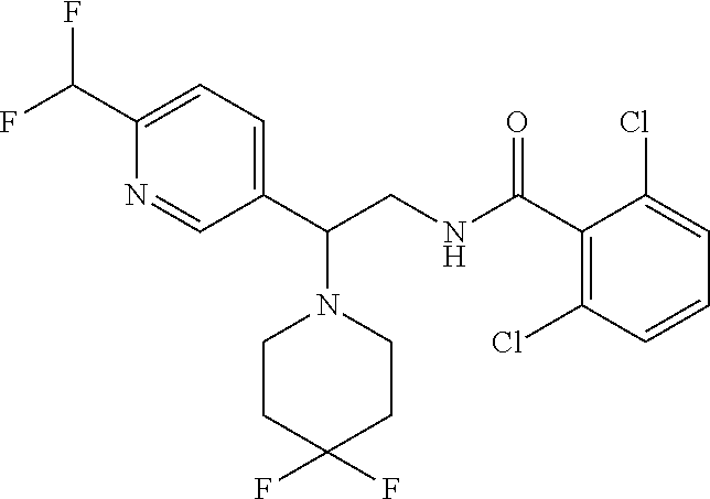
C1(C(CNC(C2=C(Cl)C=CC=C2Cl)=O)N2CCC(F)(F)CC2)=CC=C(C(F)F)N=C1
